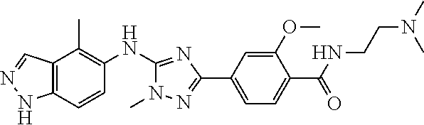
C12=C(C=CC(NC3=NC(C4=CC=C(C(=O)NCCN(C)C)C(OC)=C4)=NN3C)=C1C)NN=C2
